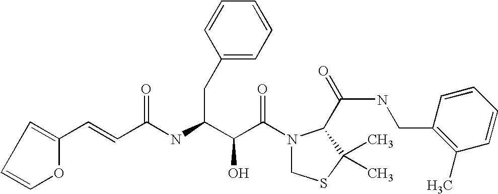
N(C(C(C(N1CSC(C)(C)C1C(NCC1=C(C)C=CC=C1)=O)=O)O)CC1=CC=CC=C1)C(=O)C=CC1=CC=CO1
